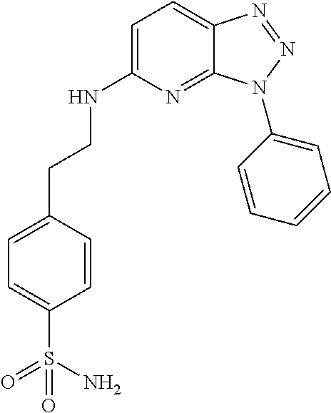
C1=C(NCCC2=CC=C(S(N)(=O)=O)C=C2)N=C2C(=C1)N=NN2C1=CC=CC=C1
